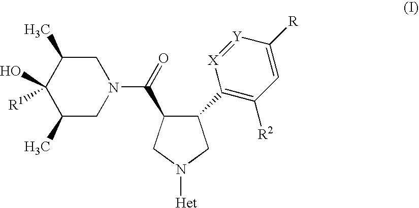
[R1]C1(O)C(C)CN(C(=O)C2C(C3=C([R2])C=C([R])[Y]=[X]3)CN([Het])C2)CC1C
